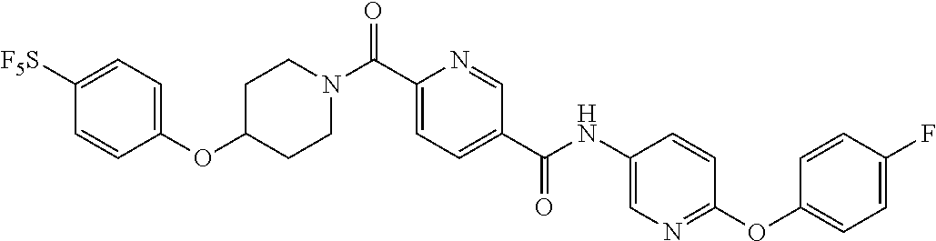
C1CN(C(C2=CC=C(C(=O)NC3=CN=C(OC4=CC=C(F)C=C4)C=C3)C=N2)=O)CCC1OC1=CC=C([F5S])C=C1
